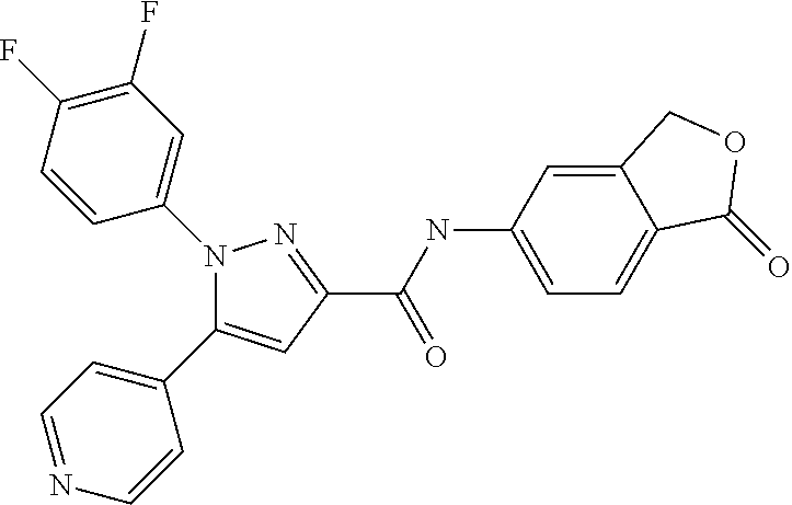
C1(C(NC2=CC=C3C(=C2)COC3=O)=O)=NN(C2=CC(F)=C(F)C=C2)C(C2=CC=NC=C2)=C1
